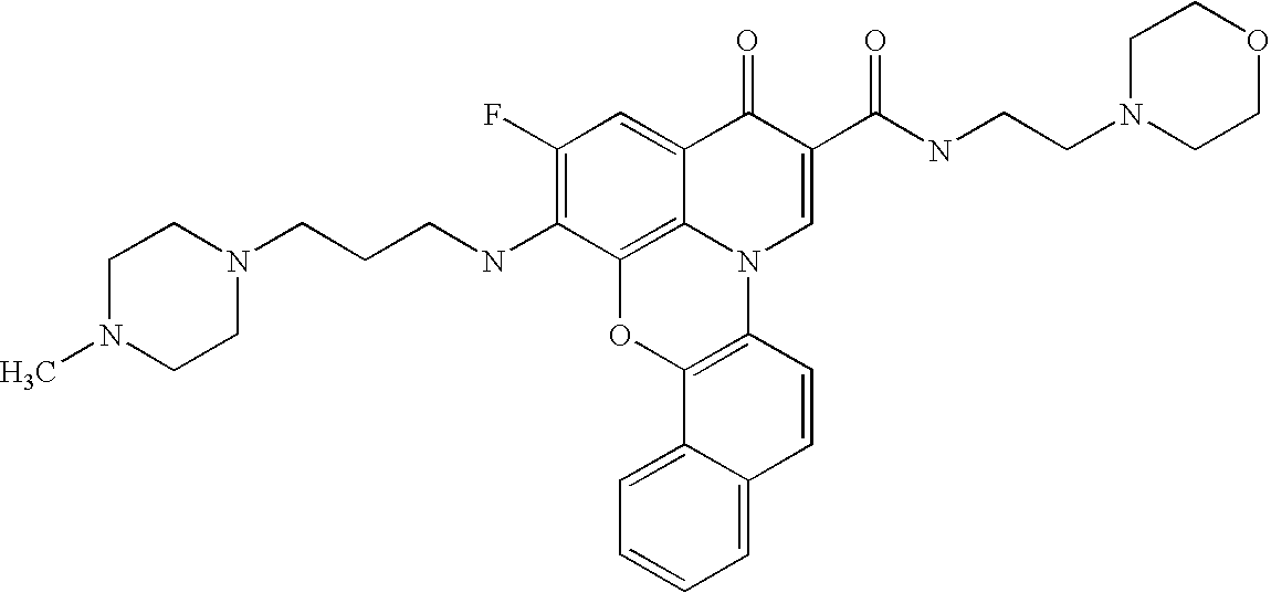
C1(F)=C(NCCCN2CCN(C)CC2)C2=C3C(=C1)C(=O)C(C(NCCN1CCOCC1)=O)=CN3C1=C(O2)C2=CC=CC=C2C=C1
